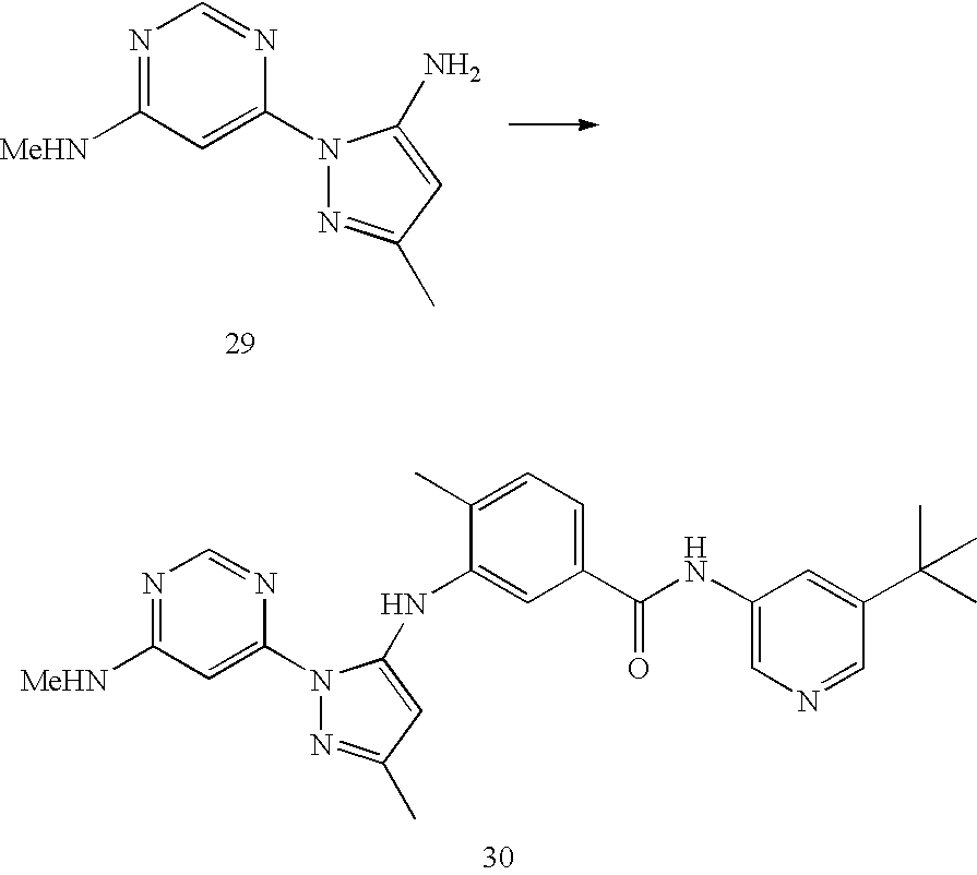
N1=C([MeHN])C=C(N2N=C(C)C=C2N)N=C1.N1=C([MeHN])C=C(N2N=C(C)C=C2NC2=CC(C(NC3=CN=CC(C(C)(C)C)=C3)=O)=CC=C2C)N=C1
